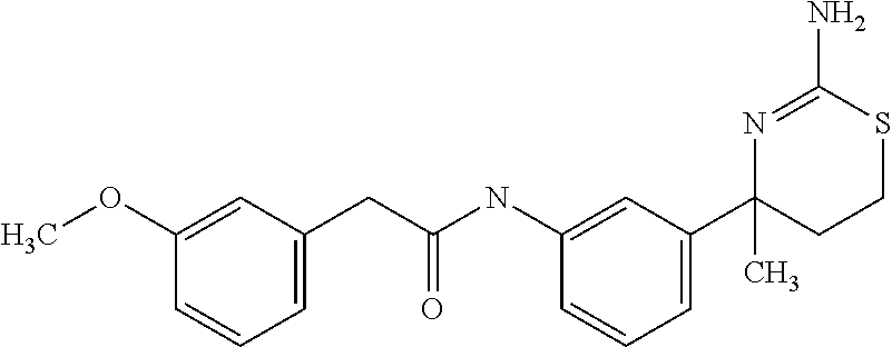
C1(CC(NC2=CC(C3(C)N=C(N)SCC3)=CC=C2)=O)=CC=CC(OC)=C1
